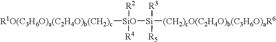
[R1O(C3H6O)a(C2H4O)b(CH2)c][SiO]([R2])([R4])[Si]([R5])([R3])[(CH2)cO(C2H4O)b(C3H6O)aR6]
